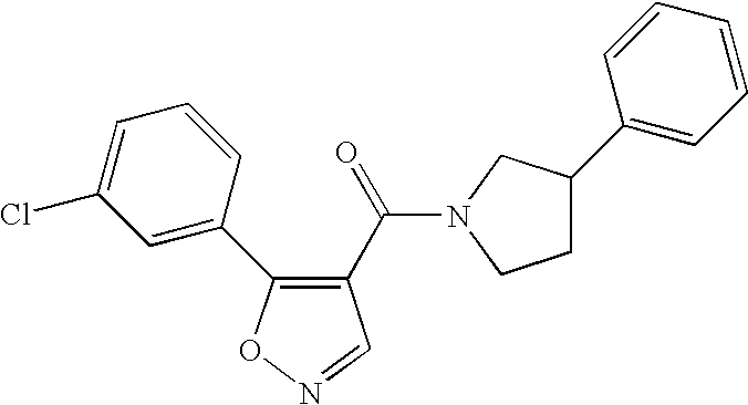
C1=C(C2=C(C(=O)N3CC(C4=CC=CC=C4)CC3)C=NO2)C=CC=C1Cl
